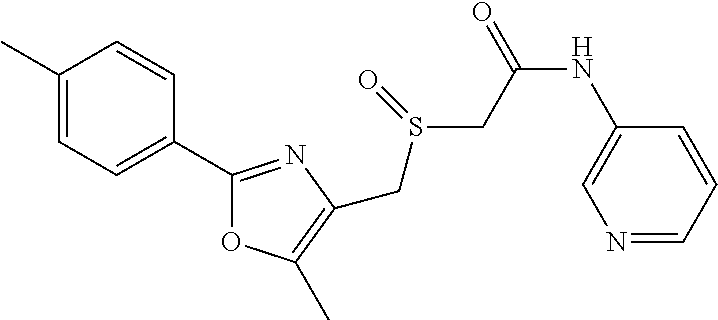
C1(C)=CC=C(C2=NC(CS(=O)CC(NC3=CN=CC=C3)=O)=C(C)O2)C=C1
